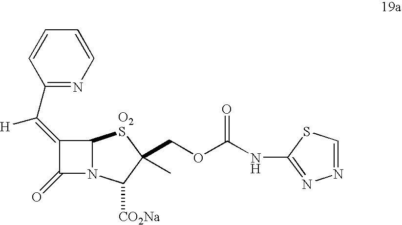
C1(C(=C2C(=O)N3C2[O2S]C(COC(NC2=NN=CS2)=O)(C)C3[CO2Na])[H])=NC=CC=C1
